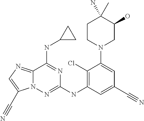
C12=NC=C(C#N)N1N=C(NC1=C(Cl)C(N3CC(O)C(N)(C)CC3)=CC(C#N)=C1)N=C2NC1CC1
